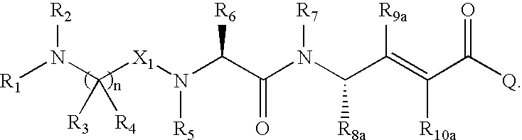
[X1](N(C(C(N(C(C(=C(C([Q])=O)[R10a])[R9a])[R8a])[R7])=O)[R6])[R5])C(N([R1])[R2])([R4])[R3]
